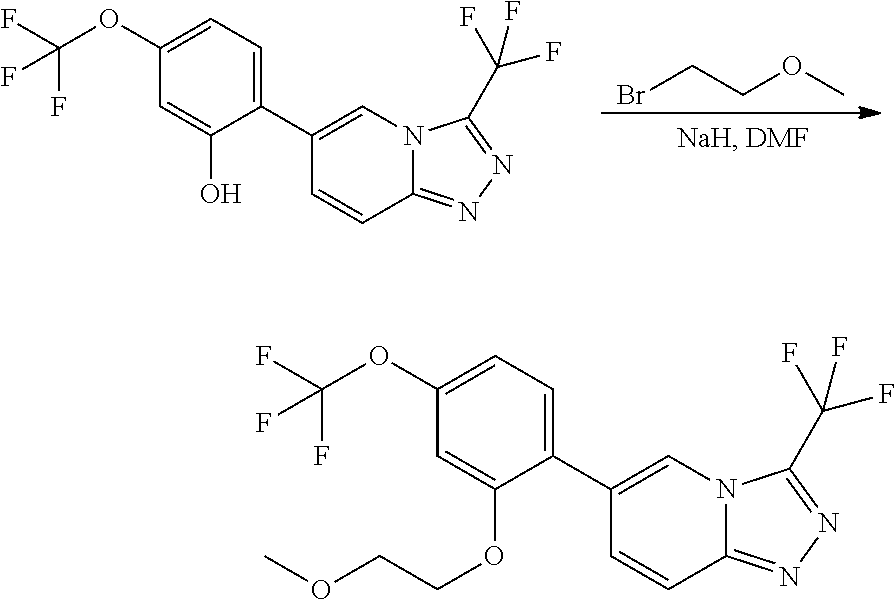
BrCCOC.C1(C2=CC=C(OC(F)(F)F)C=C2O)=CN2C(=NN=C2C(F)(F)F)C=C1.C1(C2=CC=C(OC(F)(F)F)C=C2OCCOC)=CN2C(=NN=C2C(F)(F)F)C=C1
